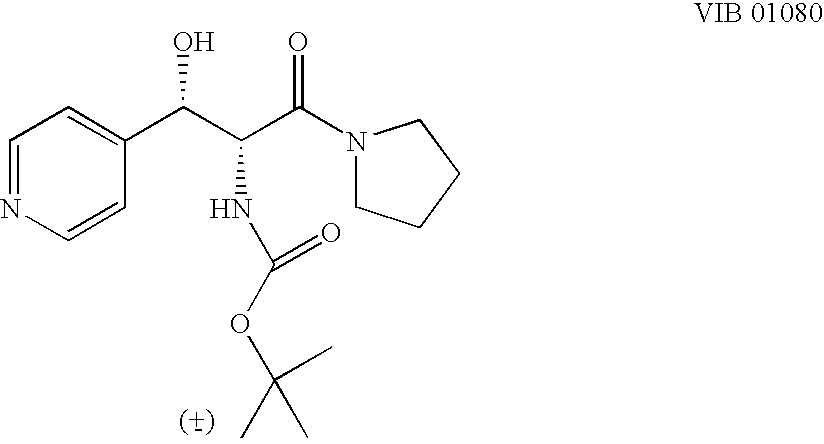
OC(C(C(N1CCCC1)=O)NC(=O)OC(C)(C)C)C1=CC=NC=C1
